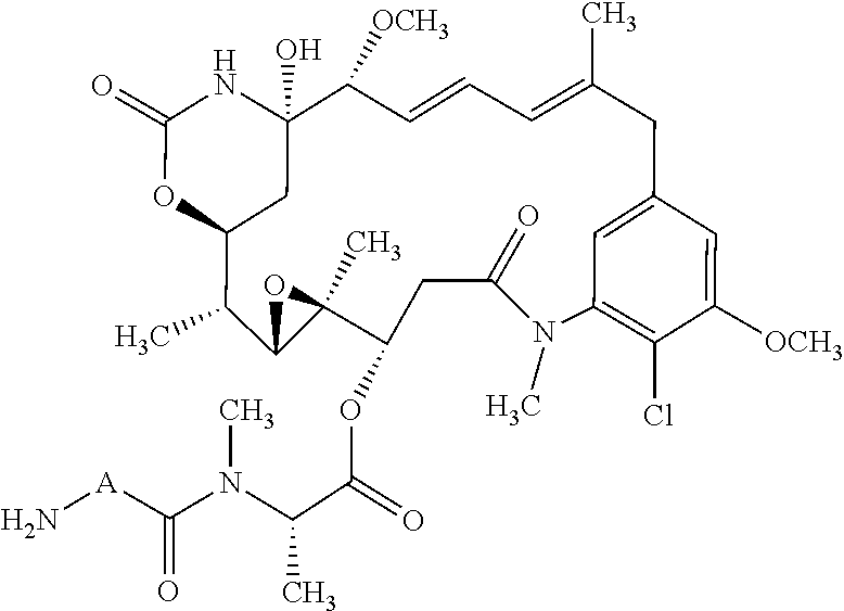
CN(C([A]N)=O)C(C(OC1C2(C)C(C(C)C3OC(=O)NC(O)(C([OCH3])C=CC=C(C)CC4=CC(=C(Cl)C([OCH3])=C4)N(C)C(=O)C1)C3)O2)=O)C
